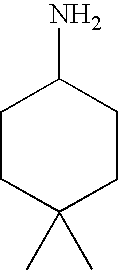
C1CC(C)(C)CCC1N
